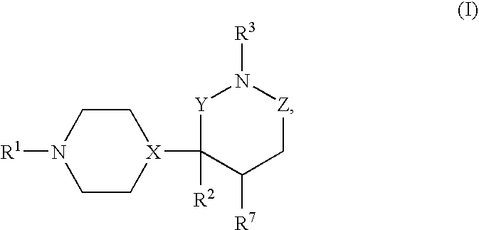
C1C[X](C2([R2])C([R7])C[Z]N([R3])[Y]2)CCN1[R1]
